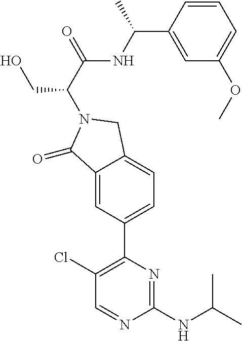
C1(Cl)=C(C2=CC=C3C(=C2)C(=O)N(C(C(=O)NC(C2=CC(OC)=CC=C2)C)CO)C3)N=C(NC(C)C)N=C1
